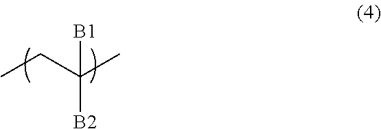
CCC(C)([B2])[B1]
